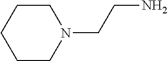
C1CCCCN1CCN
